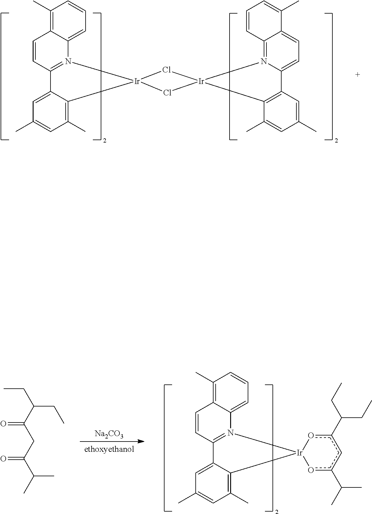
C1(C)=C2C(=CC=C1)N1=C(C=C2)C2=CC(C)=CC(C)=C2[Ir]12Cl[Ir]1(N3=C4C(=CC=C3C3=C1C(C)=CC(C)=C3)C(C)=CC=C4)Cl2.CCC(C(CC(C(C)C)=O)=O)CC.[Na2CO3].C1(C)=C2C(=CC=C1)N1=C(C=C2)C2=CC(C)=CC(C)=C2[Ir]12oc(C(C)C)cc(C(CC)CC)o2
